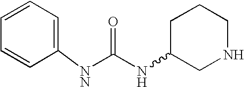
[NN](C(NC1CNCCC1)=O)C1=CC=CC=C1
